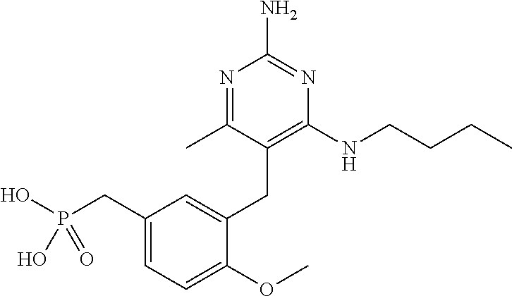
C1=C(CC2=C(NCCCC)N=C(N)N=C2C)C(OC)=CC=C1CP(O)(O)=O
